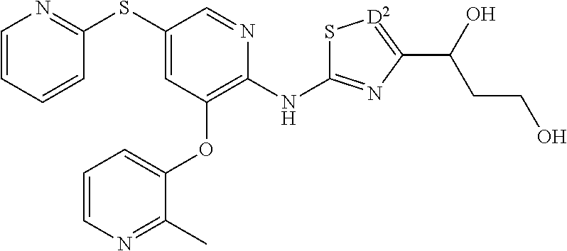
C1(SC2=CC(OC3=CC=CN=C3C)=C(NC3=NC(C(O)CCO)=[D2]S3)N=C2)=NC=CC=C1
